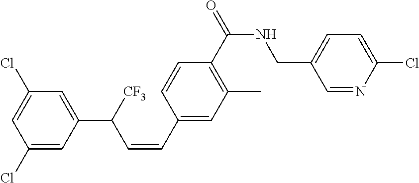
C1(Cl)=CC(Cl)=CC(C(C=CC2=CC(C)=C(C(NCC3=CC=C(Cl)N=C3)=O)C=C2)[CF3])=C1
